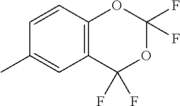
C1=CC2=C(C=C1C)C(F)(F)OC(F)(F)O2
